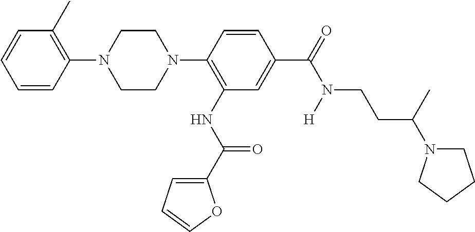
C1CN(C2=C(NC(C3=CC=CO3)=O)C=C(C(=O)N(CCC(C)N3CCCC3)[H])C=C2)CCN1C1=C(C)C=CC=C1
